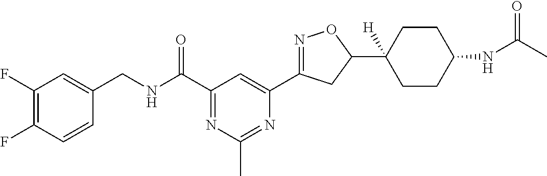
C1(F)=C(F)C=CC(CNC(C2=NC(C)=NC(C3=NOC(C4([H])CCC(NC(C)=O)CC4)C3)=C2)=O)=C1
